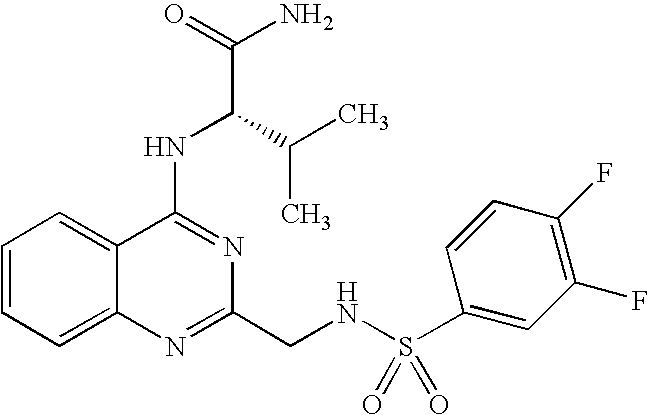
C1=CC=C2C(=C1)C(NC(C(N)=O)C(C)C)=NC(CNS(C1=CC(F)=C(F)C=C1)(=O)=O)=N2
